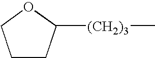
C1CC([(CH2)3]C)OC1
